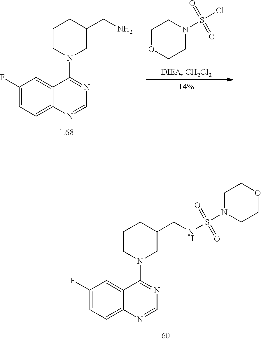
C1=NC2=CC=C(F)C=C2C(N2CCCC(CN)C2)=N1.C1OCCN(S(Cl)(=O)=O)C1.C1=NC2=CC=C(F)C=C2C(N2CCCC(CNS(N3CCOCC3)(=O)=O)C2)=N1
